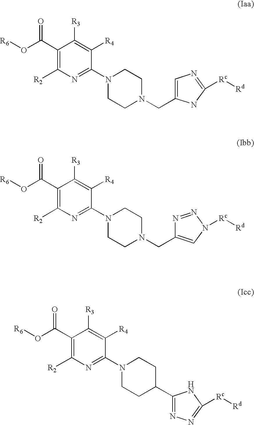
C1(C(O[R6])=O)=C([R2])N=C(N2CCN(CC3=CN=C([Rc][Rd])N3)CC2)C([R4])=C1[R3].C1(C(O[R6])=O)=C([R2])N=C(N2CCN(CC3=CN([Rc][Rd])N=N3)CC2)C([R4])=C1[R3].C1(C(O[R6])=O)=C([R2])N=C(N2CCC(C3=NN=C([Rc][Rd])N3)CC2)C([R4])=C1[R3]
